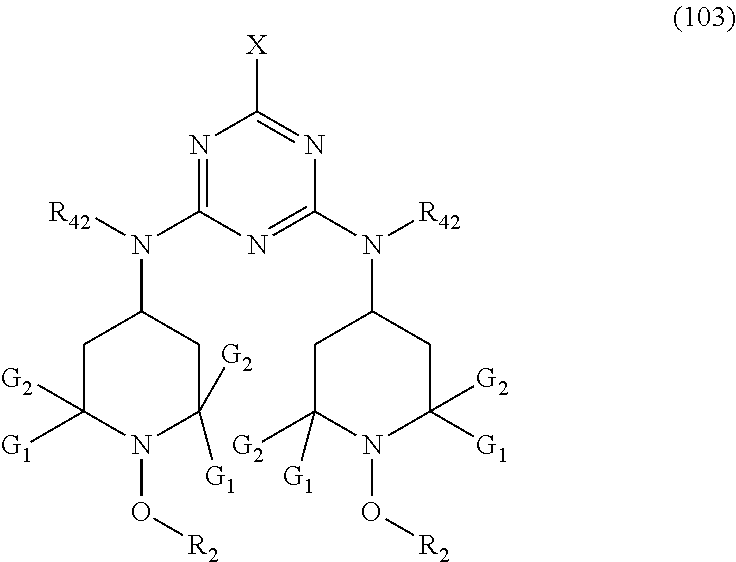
N1=C(N([R42])C2CC([G2])([G1])N(O[R2])C([G2])([G1])C2)N=C(N([R42])C2CC([G2])([G1])N(O[R2])C([G2])([G1])C2)N=C1[X]
